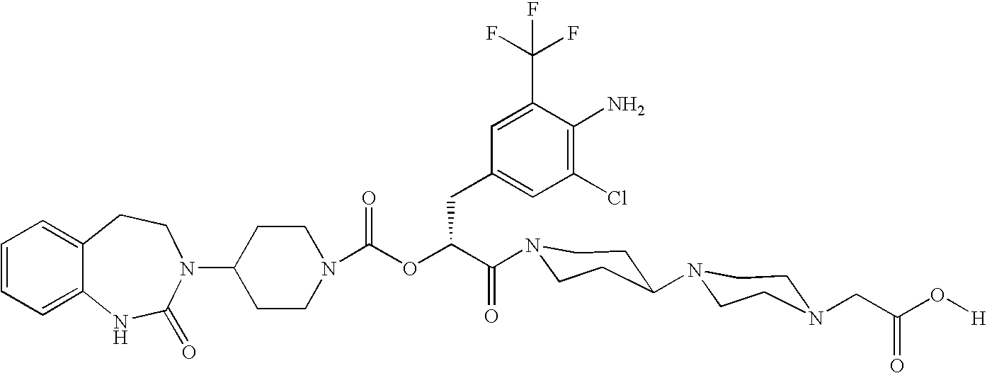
C12=CC=CC=C1NC(=O)N(C1CCN(C(=O)OC(C(=O)N3CCC(N4CCN(CC(O[H])=O)CC4)CC3)CC3=CC(Cl)=C(N)C(C(F)(F)F)=C3)CC1)CC2
